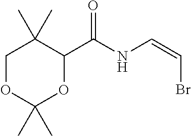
C1OC(C)(C)OC(C(NC=CBr)=O)C1(C)C
